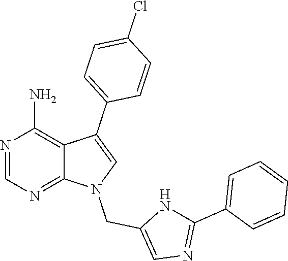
N1=CN=C2C(=C1N)C(C1=CC=C(Cl)C=C1)=CN2CC1=CN=C(C2=CC=CC=C2)N1
